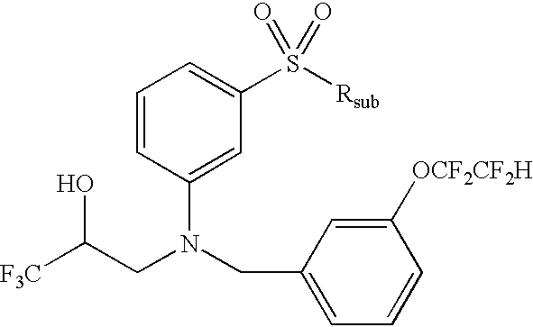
C1=CC(N(CC2=CC=CC([OCF2CF2H])=C2)CC([F3C])O)=CC(S(=O)(=O)[Rsub])=C1
